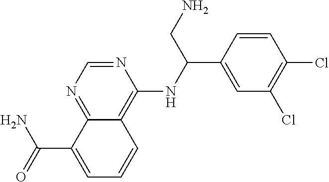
C(C1=CC=CC2=C(NC(C3=CC(Cl)=C(Cl)C=C3)CN)N=CN=C12)(N)=O
